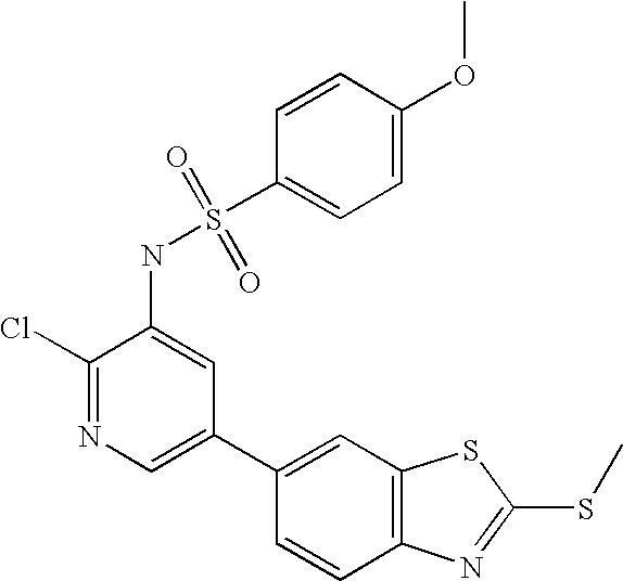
C1(Cl)=NC=C(C2=CC3=C(C=C2)N=C(SC)S3)C=C1NS(C1=CC=C(OC)C=C1)(=O)=O
